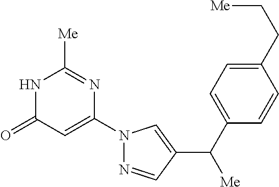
N1C(=O)C=C(N2N=CC(C(C3=CC=C(CC[Me])C=C3)[Me])=C2)N=C1[Me]
